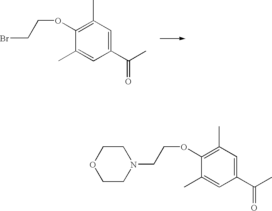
C1(C(C)=O)=CC(C)=C(OCCBr)C(C)=C1.N1(CCOC2=C(C)C=C(C(C)=O)C=C2C)CCOCC1
